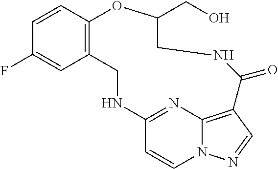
C1=CC2=C(C=C1F)CNC1=NC3=C(C=NN3C=C1)C(=O)NCC(CO)O2
